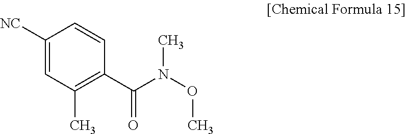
C1([NC])=CC(C)=C(C(N(OC)C)=O)C=C1
